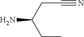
NC(CC#N)CC
